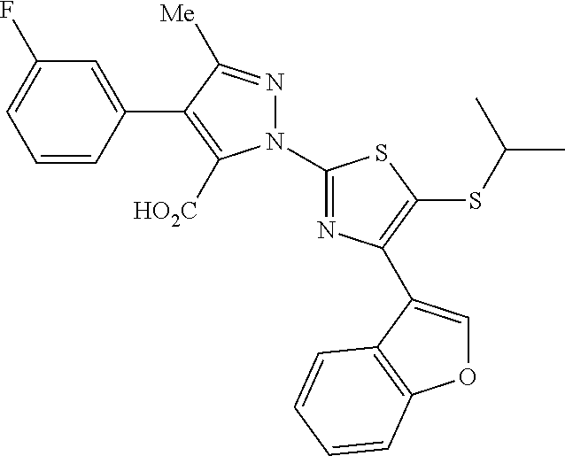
C1=CC(C2=C([HO2C])N(C3=NC(C4=COC5=C4C=CC=C5)=C(SC(C)C)S3)N=C2[Me])=CC(F)=C1
